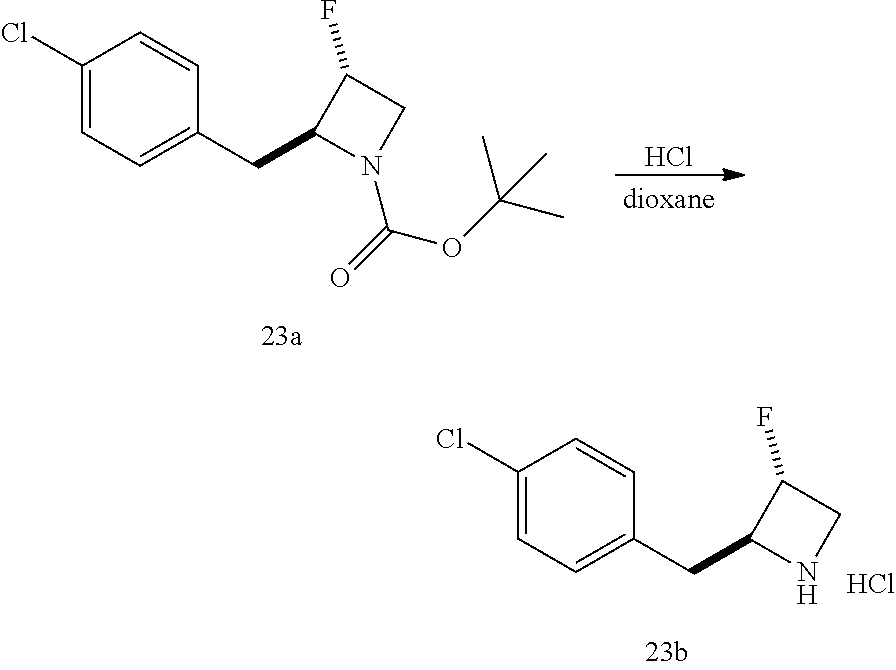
C1(Cl)=CC=C(CC2N(C(=O)OC(C)(C)C)CC2F)C=C1.Cl.C1(Cl)=CC=C(CC2NCC2F)C=C1.Cl
